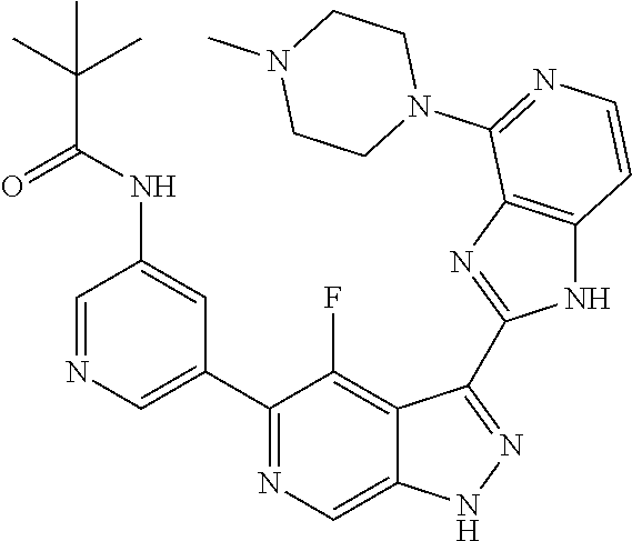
C1=NC=C(C2=NC=C3C(=C2F)C(C2=NC4=C(N2)C=CN=C4N2CCN(C)CC2)=NN3)C=C1NC(C(C)(C)C)=O
